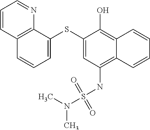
C1=C(SC2=CC(NS(N(C)C)(=O)=O)=C3C(=C2O)C=CC=C3)C2=C(C=C1)C=CC=N2
